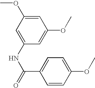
C1(NC(=O)C2=CC=C(OC)C=C2)=CC(OC)=CC(OC)=C1
